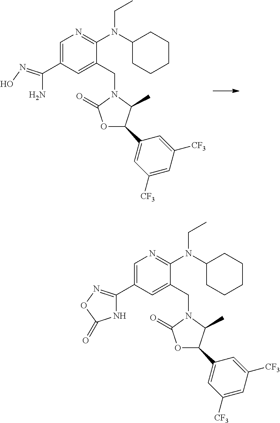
O1C(C2=CC([CF3])=CC([CF3])=C2)C(C)N(CC2=CC(C(N)=NO)=CN=C2N(C2CCCCC2)CC)C1=O.O1C(=O)N(CC2=CC(C3=NOC(=O)N3)=CN=C2N(C2CCCCC2)CC)C(C)C1C1=CC([CF3])=CC([CF3])=C1
